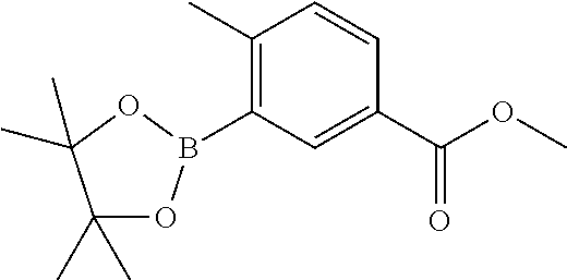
C1(C)=C(B2OC(C)(C)C(C)(C)O2)C=C(C(OC)=O)C=C1
